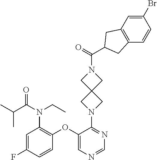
C1(OC2=C(N(C(C(C)C)=O)CC)C=C(F)C=C2)=CN=CN=C1N1CC2(C1)CN(C(=O)C1CC3=C(C=CC(Br)=C3)C1)C2
